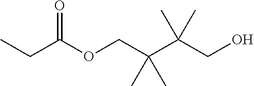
CCC(OCC(C(CO)(C)C)(C)C)=O
